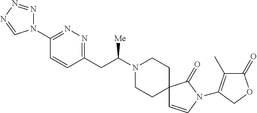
N1(C2=NN=C(CC(N3CCC4(CC3)C=CN(C3=C(C)C(=O)OC3)C4=O)[Me])C=C2)N=NN=C1
